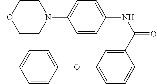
C1=C(C)C=CC(OC2=CC=CC(C(=O)NC3=CC=C(N4CCOCC4)C=C3)=C2)=C1
